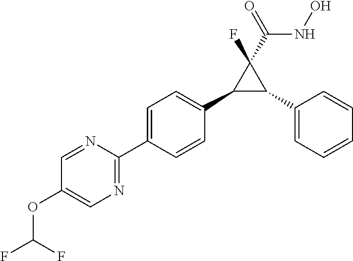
C1(C2=CC=C(C3=NC=C(OC(F)F)C=N3)C=C2)C(C2=CC=CC=C2)C1(F)C(NO)=O
